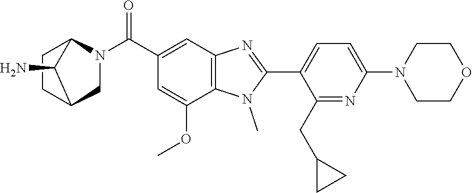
C1(C2=NC3=C(N2C)C(OC)=CC(C(N2CC4CCC2C4N)=O)=C3)=CC=C(N2CCOCC2)N=C1CC1CC1
